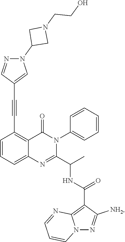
C1=CC=C2C(=C1C#CC1=CN(C3CN(CCO)C3)N=C1)C(=O)N(C1=CC=CC=C1)C(C(C)NC(C1=C3N(N=C1[NH2])C=CC=N3)=O)=N2
